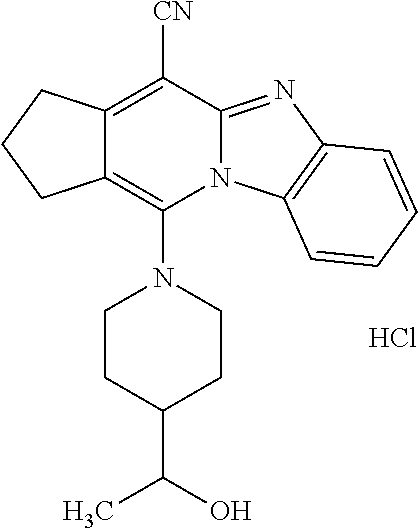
Cl.C12=C([CN])C3=NC4=C(N3C(N3CCC(C(O)C)CC3)=C1CCC2)C=CC=C4
